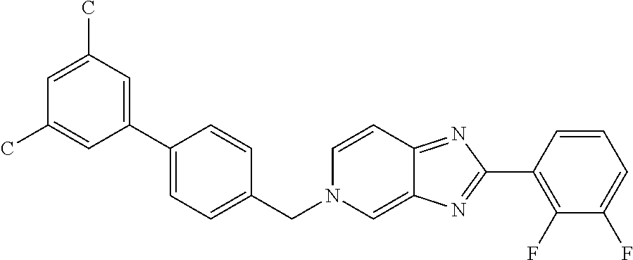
C1=C(C)C=C(C2=CC=C(CN3C=C4C(=NC(C5=C(F)C(F)=CC=C5)=N4)C=C3)C=C2)C=C1C
